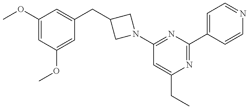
C1(OC)=CC(OC)=CC(CC2CN(C3=NC(C4=CC=NC=C4)=NC(CC)=C3)C2)=C1
